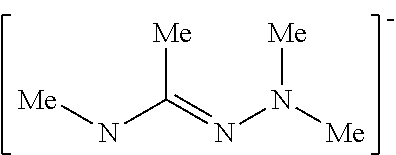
[Me]NC(=NN([Me])[Me])[Me]
